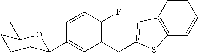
C1=CC(F)=C(CC2=CC3=C(C=CC=C3)S2)C=C1C1CCCC(C)O1
